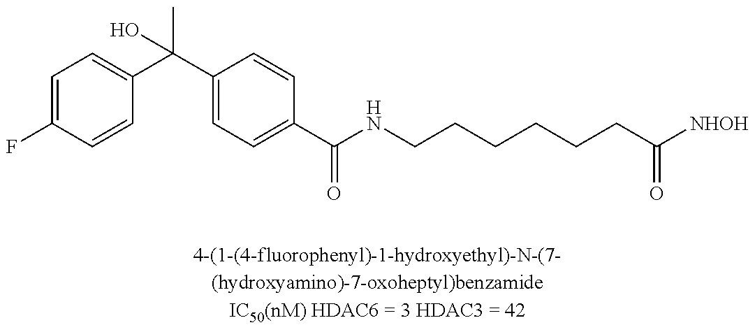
C1=C(F)C=CC(C(C2=CC=C(C(NCCCCCCC([NHOH])=O)=O)C=C2)(C)O)=C1
